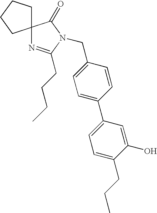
C1=C(CN2C(CCCC)=NC3(C2=O)CCCC3)C=CC(C2=CC=C(CCC)C(O)=C2)=C1
